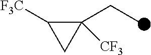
C1([F3C])C(CC)([CF3])C1
